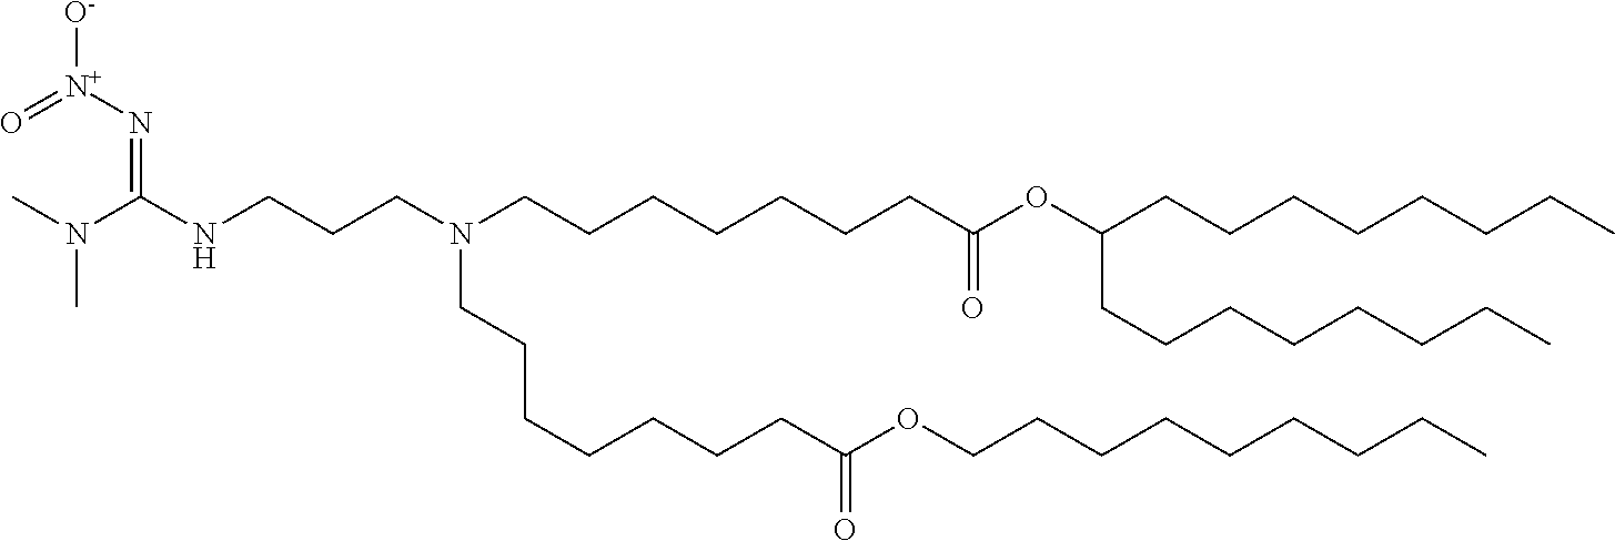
C(CC)CCCCCCOC(CCCCCCCN(CCCCCCCC(=O)OC(CCCCCCCC)CCCCCCCC)CCCNC(N(C)C)=N[N+]([O-])=O)=O
